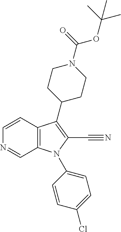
C12=C(N(C3=CC=C(Cl)C=C3)C(C#N)=C1C1CCN(C(=O)OC(C)(C)C)CC1)C=NC=C2
